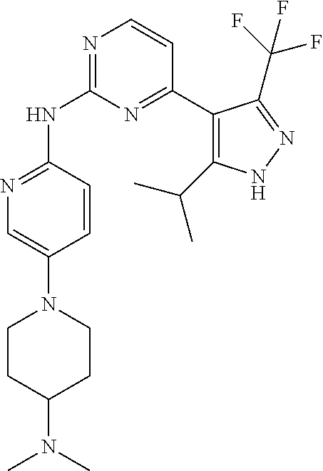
N1=C(NC2=NC=C(N3CCC(N(C)C)CC3)C=C2)N=C(C2=C(C(C)C)NN=C2C(F)(F)F)C=C1
